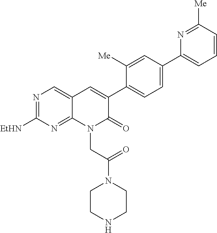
N1=C([EtHN])N=C2C(=C1)C=C(C1=CC=C(C3=CC=CC([Me])=N3)C=C1[Me])C(=O)N2CC(N1CCNCC1)=O
